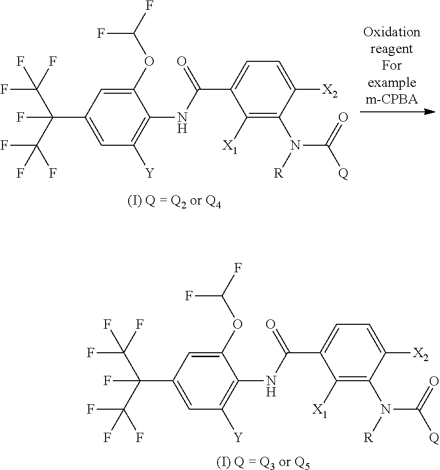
C1(OC(F)F)=CC(C(C(F)(F)F)(C(F)(F)F)F)=CC([Y])=C1NC(C1=CC=C([X2])C(N([R])C([Q])=O)=C1[X1])=O.[(I) Q = Q3 or Q5].C1(OC(F)F)=CC(C(C(F)(F)F)(C(F)(F)F)F)=CC([Y])=C1NC(C1=CC=C([X2])C(N([R])C([Q])=O)=C1[X1])=O
